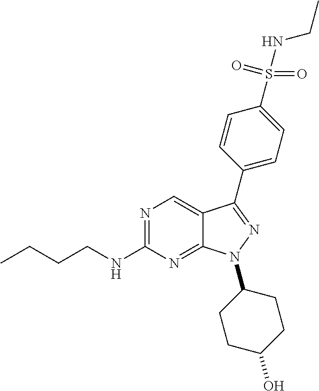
N1=C(NCCCC)N=C2C(=C1)C(C1=CC=C(S(NCC)(=O)=O)C=C1)=NN2C1CCC(O)CC1
